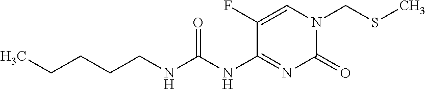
S(CN1C(=O)N=C(NC(NCCCCC)=O)C(F)=C1)C
